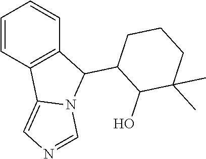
C1=CC2=C(C=C1)C(C1C(O)C(C)(C)CCC1)N1C2=CN=C1
